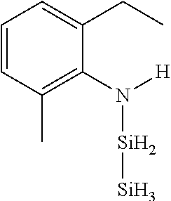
C1(N([H])[Si][Si])=C(C)C=CC=C1CC
